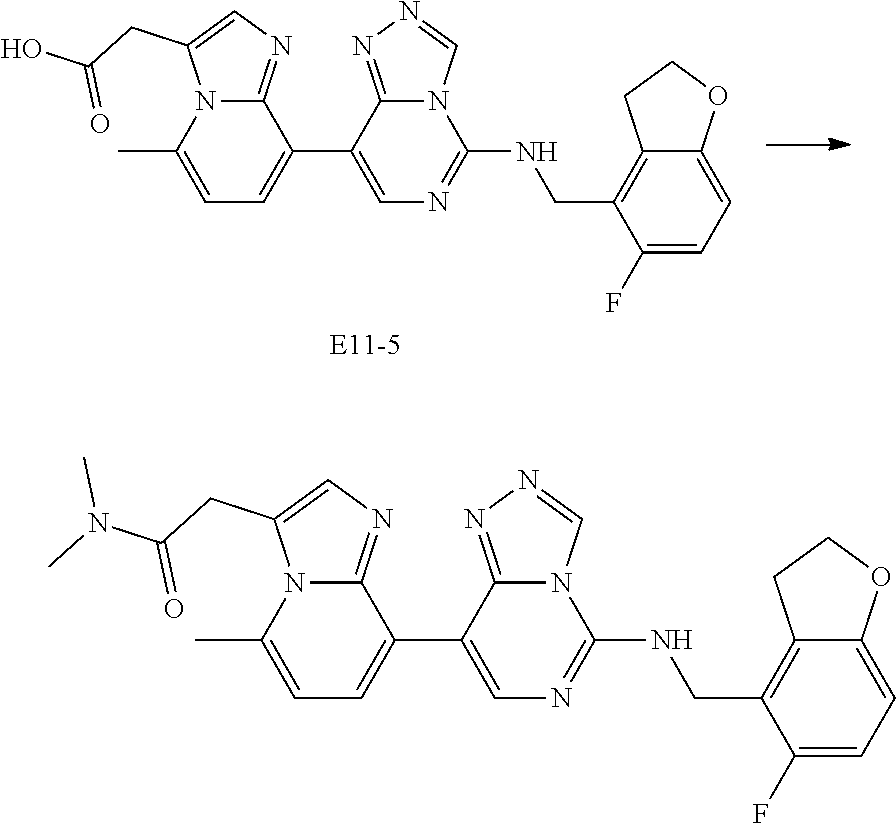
C1(NCC2=C3C(=CC=C2F)OCC3)=NC=C(C2=CC=C(C)N3C(CC(O)=O)=CN=C32)C2=NN=CN12.C1(NCC2=C3C(=CC=C2F)OCC3)=NC=C(C2=CC=C(C)N3C(CC(N(C)C)=O)=CN=C32)C2=NN=CN12
